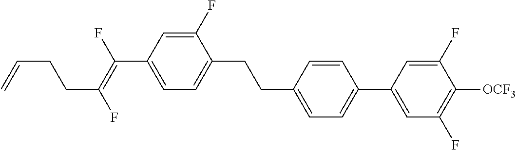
C1(F)=CC(C(=C(F)CCC=C)F)=CC=C1CCC1=CC=C(C2=CC(F)=C([OCF3])C(F)=C2)C=C1
